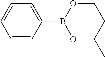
C1=CC(B2OC(C)CCO2)=CC=C1
